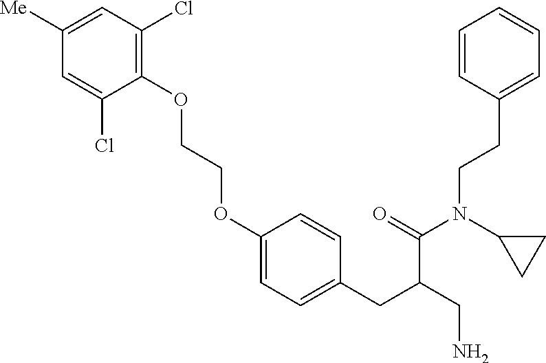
C1(OCCOC2=CC=C(CC(CN)C(=O)N(C3CC3)CCC3=CC=CC=C3)C=C2)=C(Cl)C=C([Me])C=C1Cl
